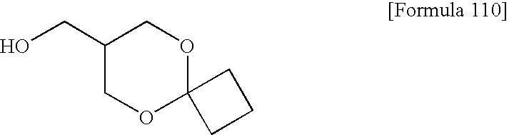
OCC1COC2(OC1)CCC2
